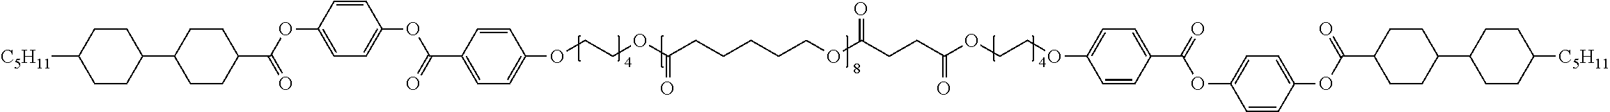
[C5H11]C1CCC(C2CCC(C(OC3=CC=C(OC(C4=CC=C(OCCOC(CCCCCOC(CCC(OCCOC5=CC=C(C(=O)OC6=CC=C(OC(C7CCC(C8CCC([C5H11])CC8)CC7)=O)C=C6)C=C5)=O)=O)=O)C=C4)=O)C=C3)=O)CC2)CC1
